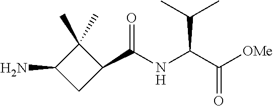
O=C(NC(C([OMe])=O)C(C)C)C1C(C)(C)C(N)C1
